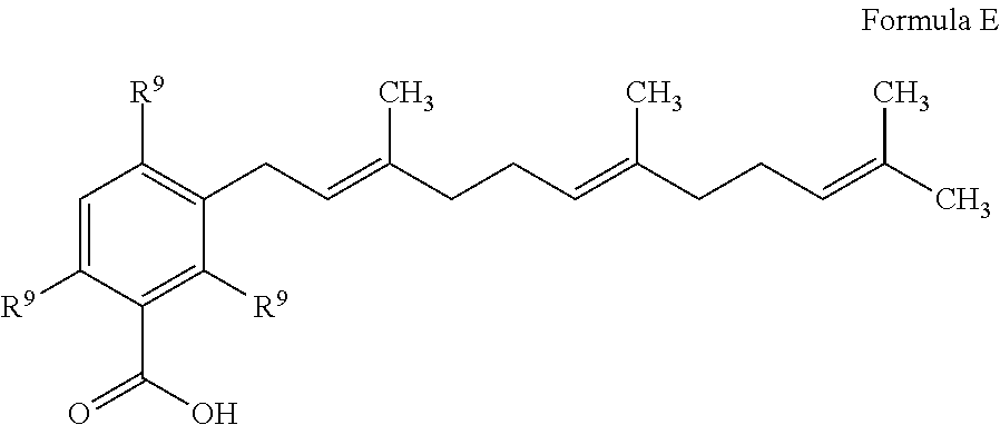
C1=C([R9])C(C(O)=O)=C([R9])C(CC=C(CCC=C(CCC=C(C)C)C)C)=C1[R9]
